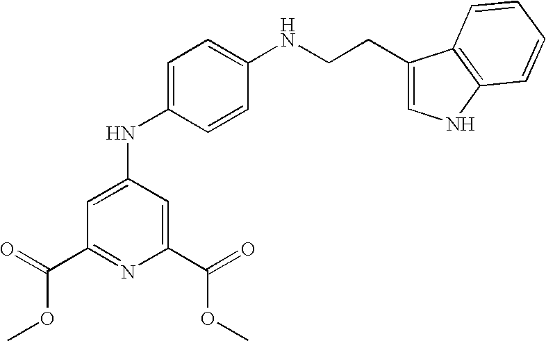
C1=C(NC2=CC(C(=O)OC)=NC(C(=O)OC)=C2)C=CC(NCCC2=CNC3=C2C=CC=C3)=C1
